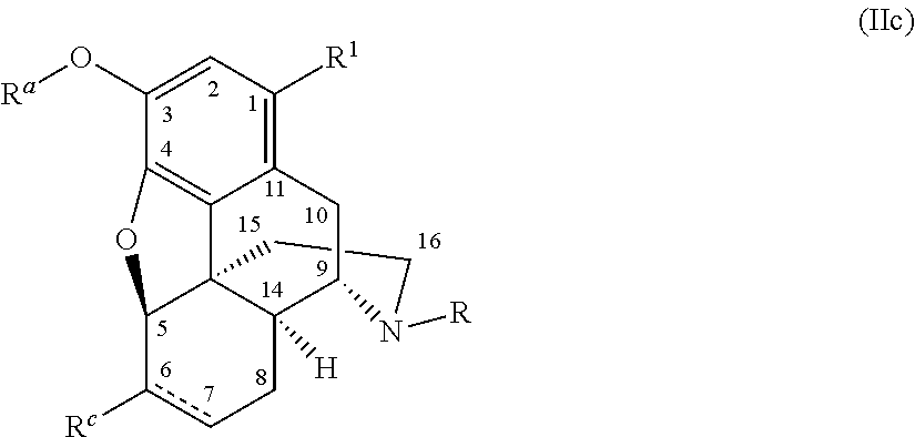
C1CC23C4=C5C(O[Ra])=CC([R1])=C4CC(C2([H])Ccc([Rc])C3O5)N1[R]
